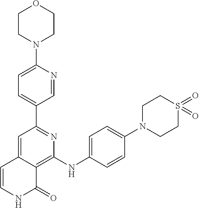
C1(C2=NC(NC3=CC=C(N4CCS(=O)(=O)CC4)C=C3)=C3C(=C2)C=CNC3=O)=CC=C(N2CCOCC2)N=C1
